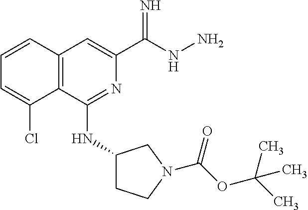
N1=C(NC2CCN(C(OC(C)(C)C)=O)C2)C2=C(C=C1C(NN)=N)C=CC=C2Cl
